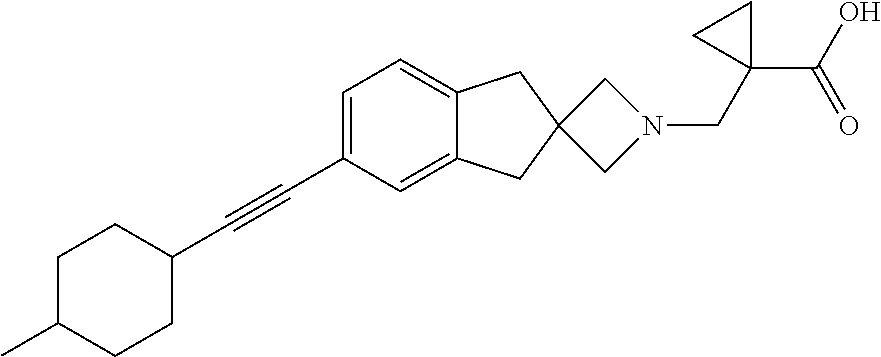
C1=C(C#CC2CCC(C)CC2)C=C2C(=C1)CC1(C2)CN(CC2(C(O)=O)CC2)C1
